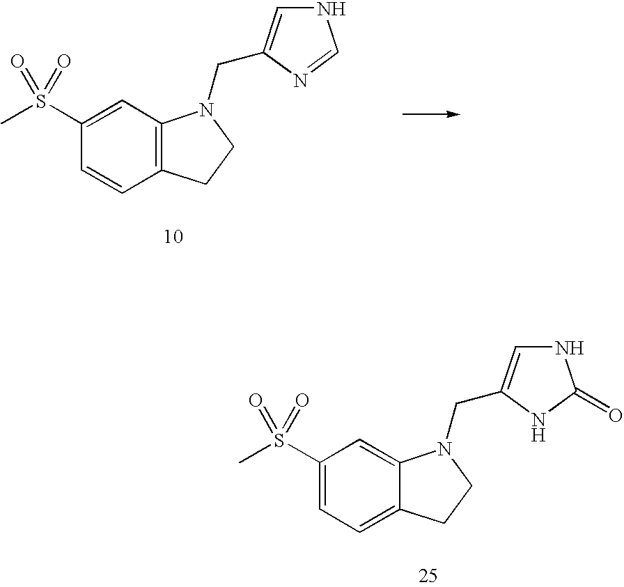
CS(C1=CC=C2C(=C1)N(CC1=CNC(=O)N1)CC2)(=O)=O.CS(C1=CC2=C(C=C1)CCN2CC1=CNC=N1)(=O)=O
